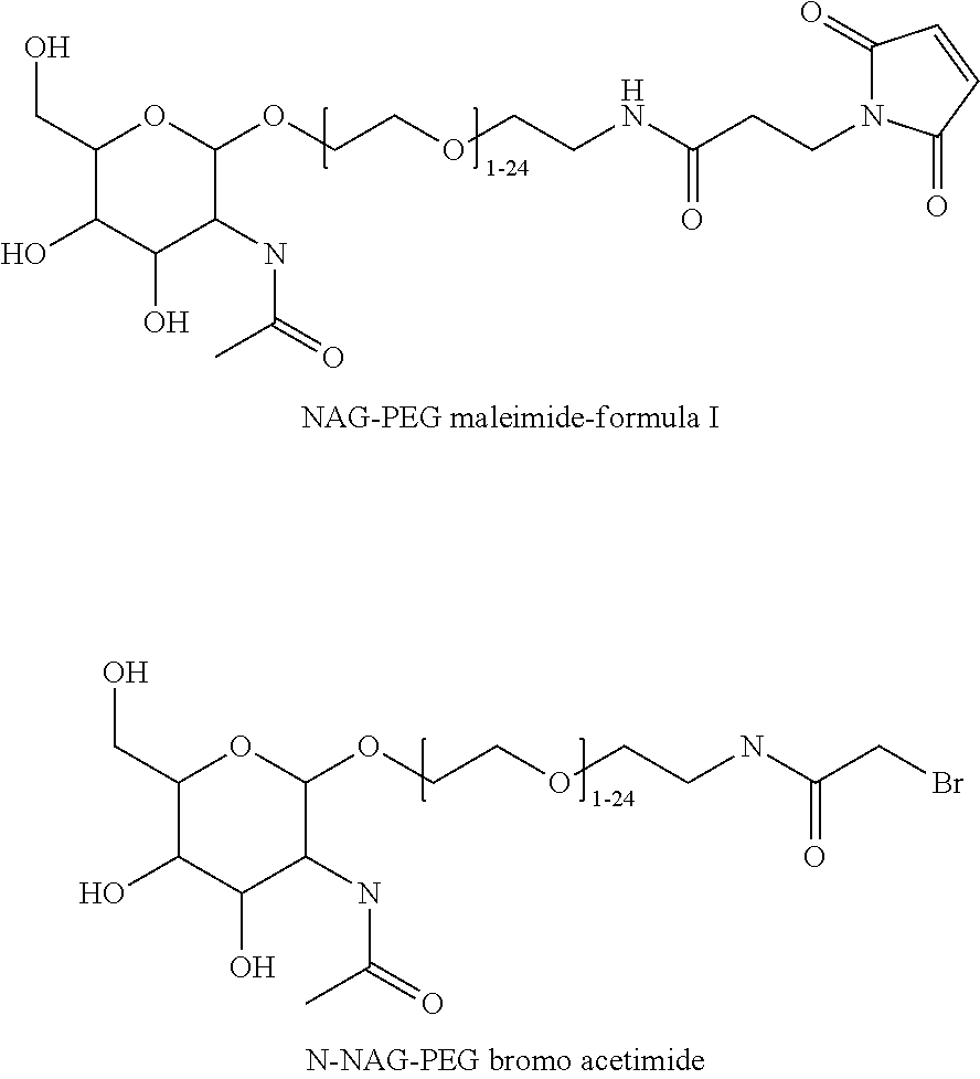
C1(=O)N(CCC(NCCOCCOC2OC(CO)C(O)C(O)C2NC(=O)C)=O)C(=O)C=C1.BrCC(NCCOCCOC1OC(CO)C(O)C(O)C1NC(=O)C)=O
